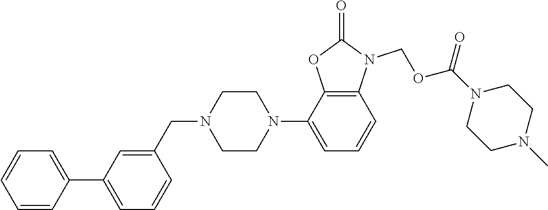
C1=CC=CC(C2=CC=CC(CN3CCN(C4=CC=CC5=C4OC(=O)N5COC(N4CCN(C)CC4)=O)CC3)=C2)=C1
